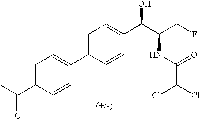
C1=CC(C(C)=O)=CC=C1C1=CC=C(C(C(CF)NC(C(Cl)Cl)=O)O)C=C1
